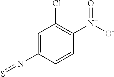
n(C1=CC(Cl)=C([N+]([O-])=O)C=C1)s
